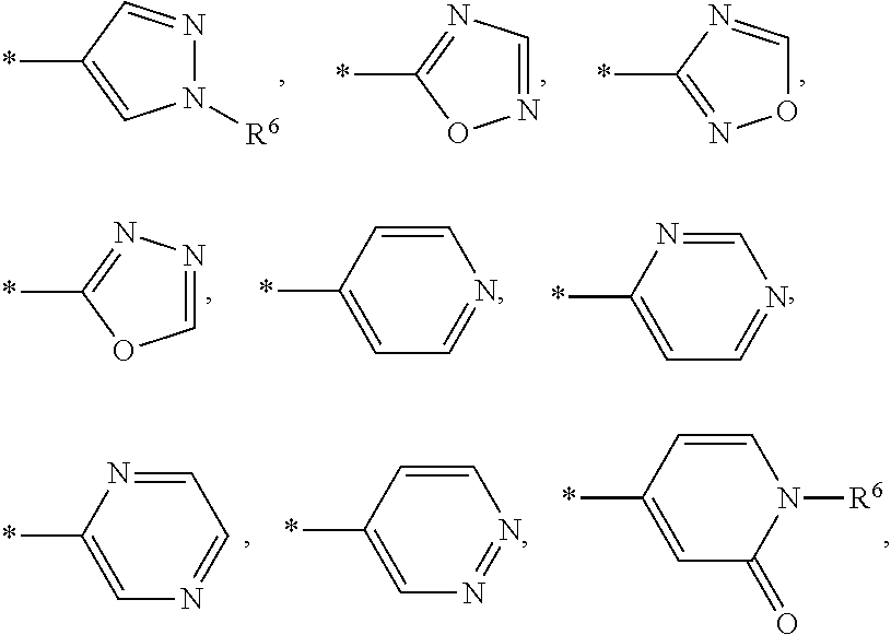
*C1=CN([R6])N=C1.*C1=NC=NO1.*C1=NOC=N1.*C1=NN=CO1.*C1=CC=NC=C1.*C1=CC=NC=N1.*C1=CN=CC=N1.*C1=CN=NC=C1.*C1=CC(=O)N([R6])C=C1
